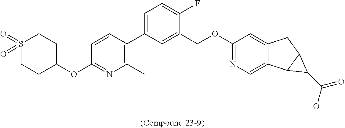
C1(C)=C(C2=CC=C(F)C(COC3=NC=C4C(=C3)CC3C4C3C(=O)O)=C2)C=CC(OC2CCS(=O)(=O)CC2)=N1
